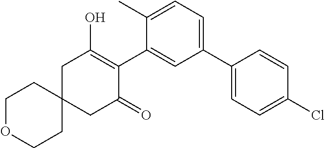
C1OCCC2(C1)CC(=O)C(C1=CC(C3=CC=C(Cl)C=C3)=CC=C1C)=C(O)C2
